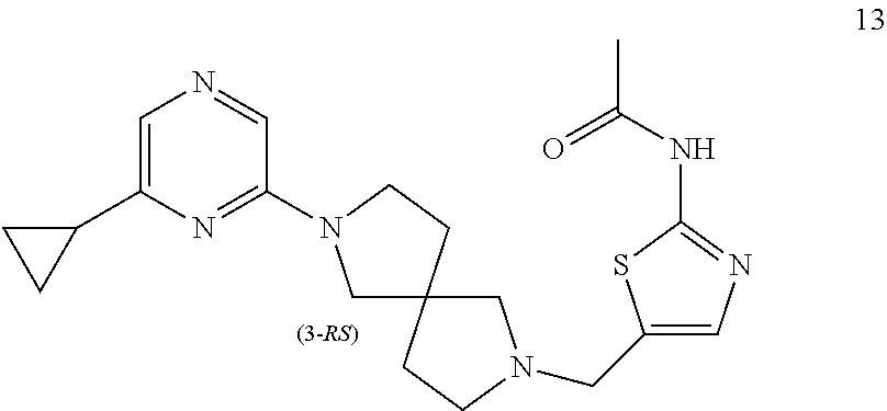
C1=C(C2CC2)N=C(N2CC3(CC2)CCN(CC2=CN=C(NC(C)=O)S2)C3)C=N1
